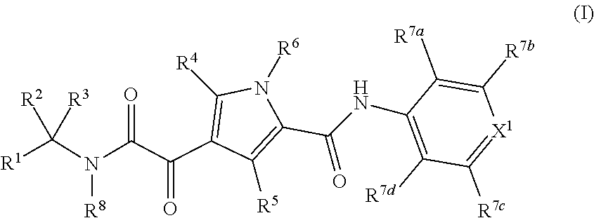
[R8]N(C(C(C1=C([R4])N([R6])C(C(NC2=C([R7d])C([R7c])=[X1]C([R7b])=C2[R7a])=O)=C1[R5])=O)=O)C([R2])([R1])[R3]
